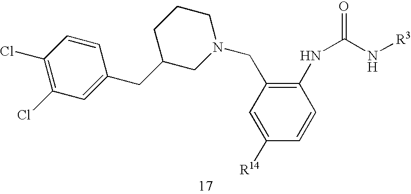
C1(Cl)=C(Cl)C=C(CC2CCCN(CC3=C(NC(=O)N[R3])C=CC([R14])=C3)C2)C=C1
